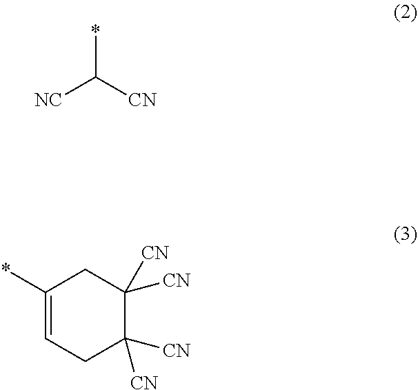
*C([CN])[NC].C1(*)=CCC([CN])([CN])C([CN])([CN])C1
